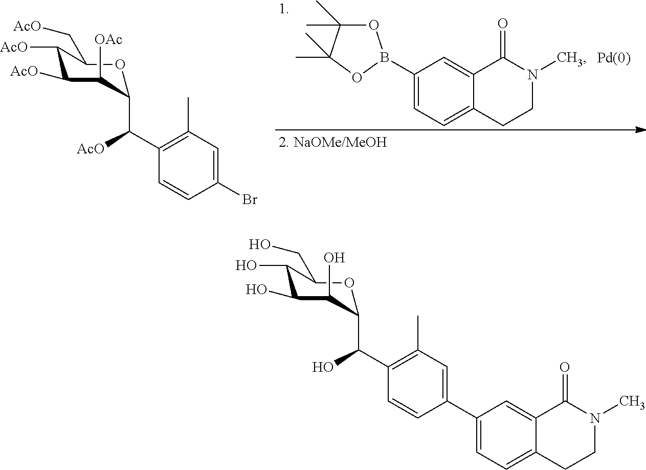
C1(B2OC(C)(C)C(C)(C)O2)=CC=C2C(=C1)C(=O)N(C)CC2.[Pd(0)].C1([AcO])C([AcO])C([OAc])C(C(C2=C(C)C=C(Br)C=C2)[AcO])OC1C[AcO].C1(O)C(O)C(O)C(C(C2=C(C)C=C(C3=CC=C4C(=C3)C(=O)N(C)CC4)C=C2)O)OC1CO
